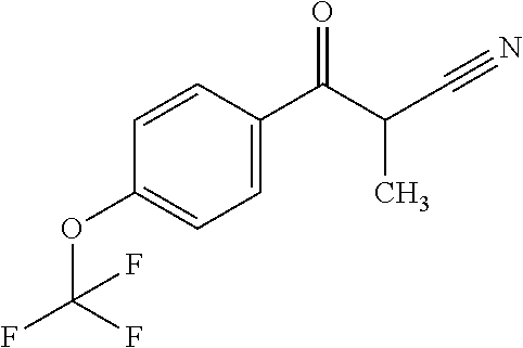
C1=CC(C(C(C#N)C)=O)=CC=C1OC(F)(F)F
